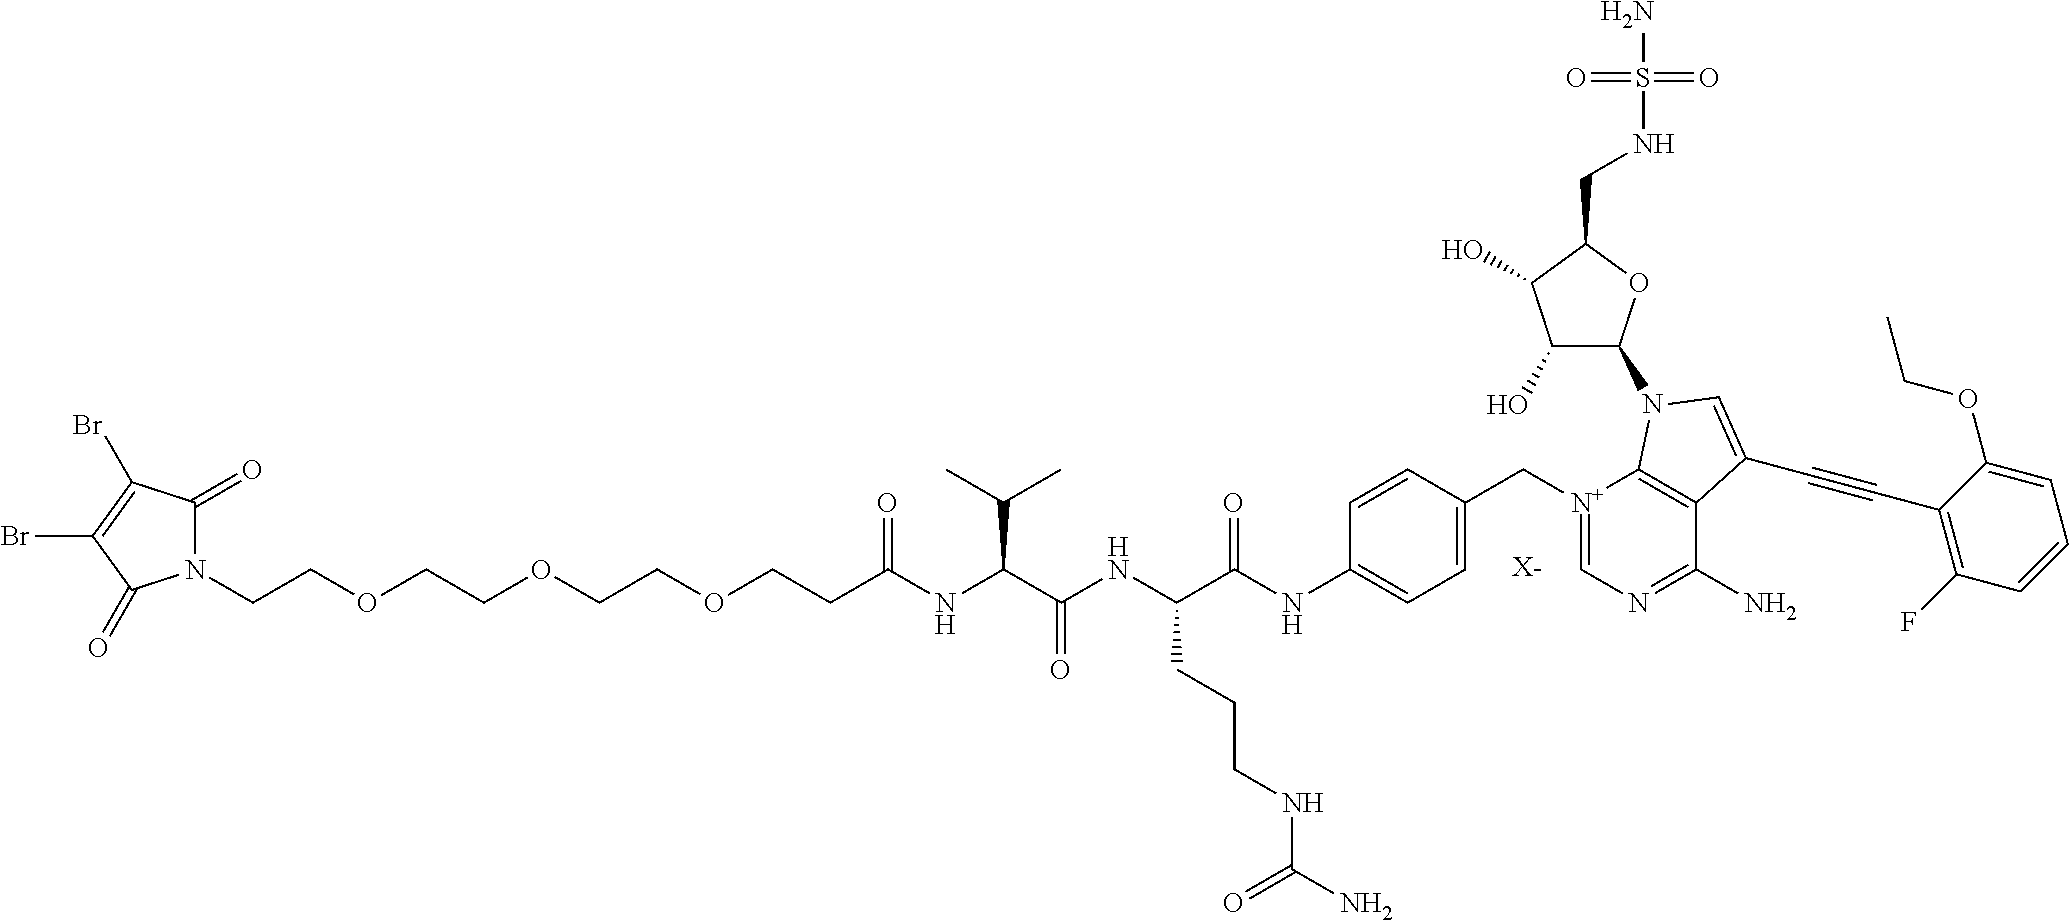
[X-].N1(CCOCCOCCOCCC(NC(C(NC(C(NC2=CC=C(C[N+]3=CN=C(N)C4=C3N(C3C(O)C(O)C(CNS(N)(=O)=O)O3)C=C4C#CC3=C(F)C=CC=C3OCC)C=C2)=O)CCCNC(N)=O)=O)C(C)C)=O)C(=O)C(Br)=C(Br)C1=O
